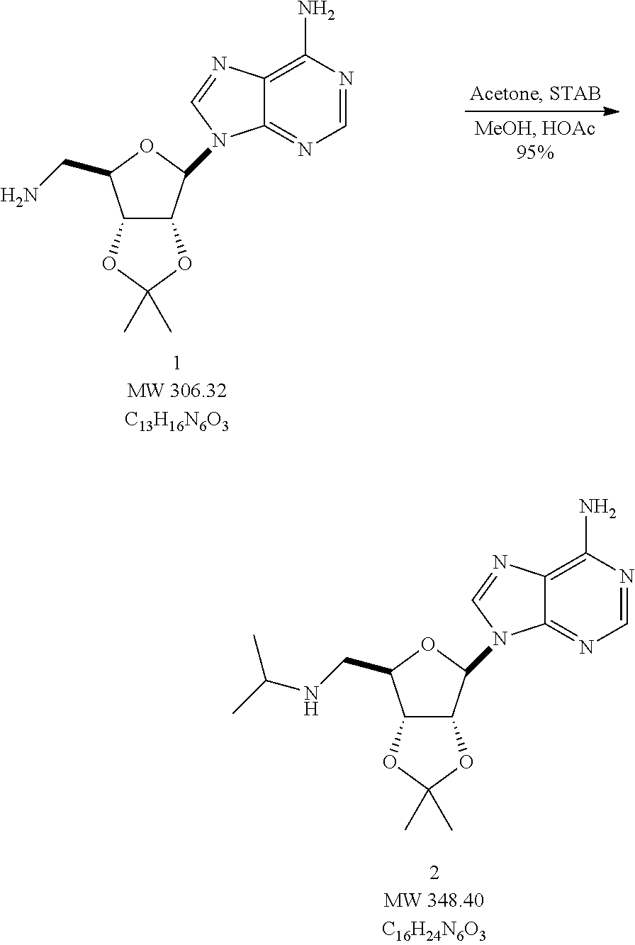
C12C(C(N3C4=NC=NC(N)=C4N=C3)OC1CN)OC(C)(C)O2.C12C(C(N3C4=NC=NC(N)=C4N=C3)OC1CNC(C)C)OC(C)(C)O2
